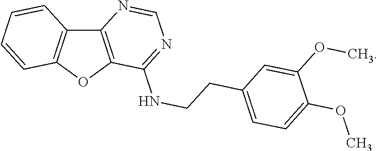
C1=NC2=C(C(NCCC3=CC=C(OC)C(OC)=C3)=N1)OC1=C2C=CC=C1
